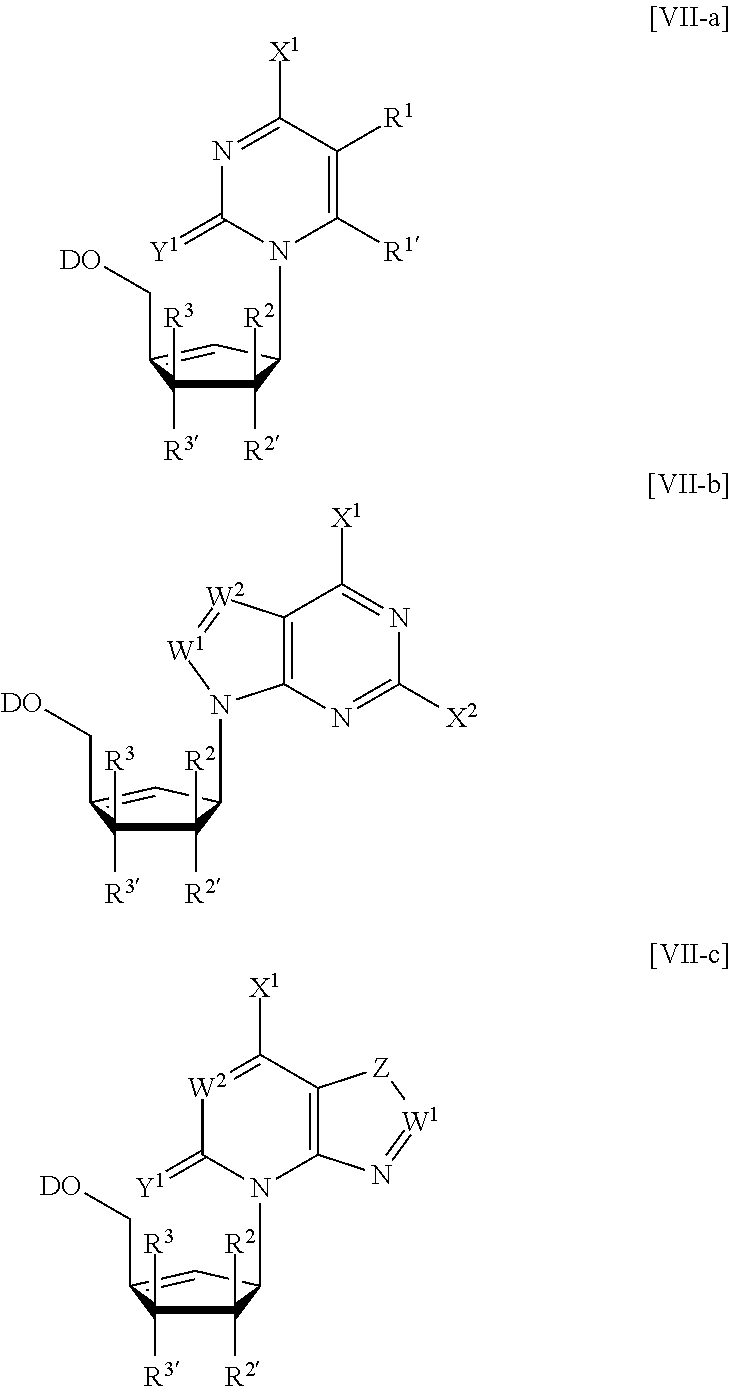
C1([R2])([R2])C([R3])([R3])C(C[DO])=CC1N1C([R1])=C([R1])C([X1])=NC1=[Y1].C1([R2])([R2])C([R3])([R3])C(C[DO])=CC1N1C2=C([W2]=[W1]1)C([X1])=NC([X2])=N2.C1([R2])([R2])C([R3])([R3])C(C[DO])=CC1N1C(=[Y1])[W2]=C([X1])C2=C1N=[W1][Z]2
